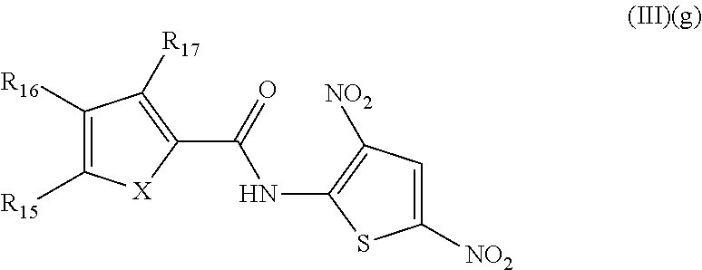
C1(C(NC2=C([NO2])C=C([NO2])S2)=O)=C([R17])C([R16])=C([R15])[X]1
